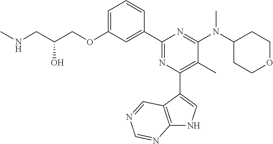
C1=C(OCC(CNC)O)C=C(C2=NC(C3=CNC4=C3C=NC=N4)=C(C)C(N(C3CCOCC3)C)=N2)C=C1
